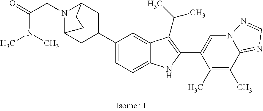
C(N1C2CC(C3=CC=C4C(=C3)C(C(C)C)=C(C3=CN5C(=NC=N5)C(C)=C3C)N4)CC1CC2)C(N(C)C)=O
